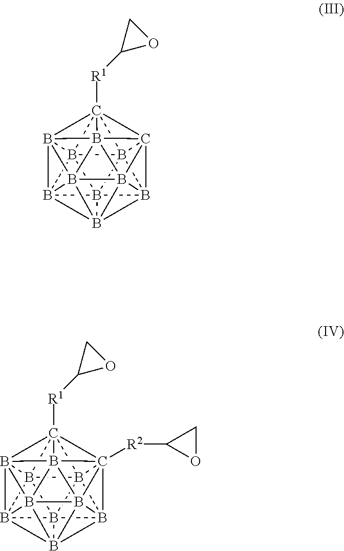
B1234B567B189B21%10B2%11%12B%13%14%15B58(B912%13)C6%141C372([R1]C3OC3)B%11%151B4%102%12.B1234B567B189B21%10B2%11%12B%13%14%15B58(B912%13)C6%141([R2]C2OC2)C372([R1]C3OC3)B%11%151B4%102%12
